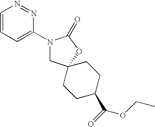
C1=CC=C(N2CC3(OC2=O)CCC(C(=O)OCC)CC3)N=N1
